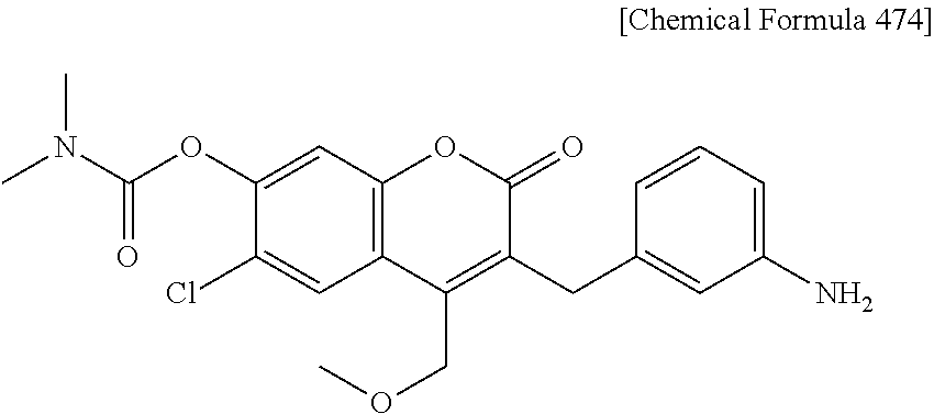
C12=C(C=C(OC(N(C)C)=O)C(Cl)=C1)OC(=O)C(CC1=CC(N)=CC=C1)=C2COC
